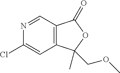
C12=C(C=NC(Cl)=C1)C(=O)OC2(C)COC
